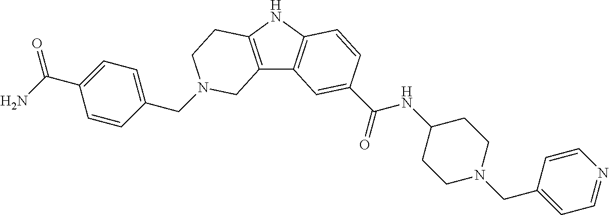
C(N1CCC2=C(C3=C(N2)C=CC(C(=O)NC2CCN(CC4=CC=NC=C4)CC2)=C3)C1)C1=CC=C(C(N)=O)C=C1
